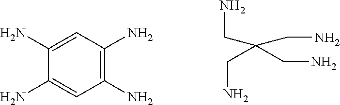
C1(N)=CC(N)=C(N)C=C1N.NCC(CN)(CN)CN
